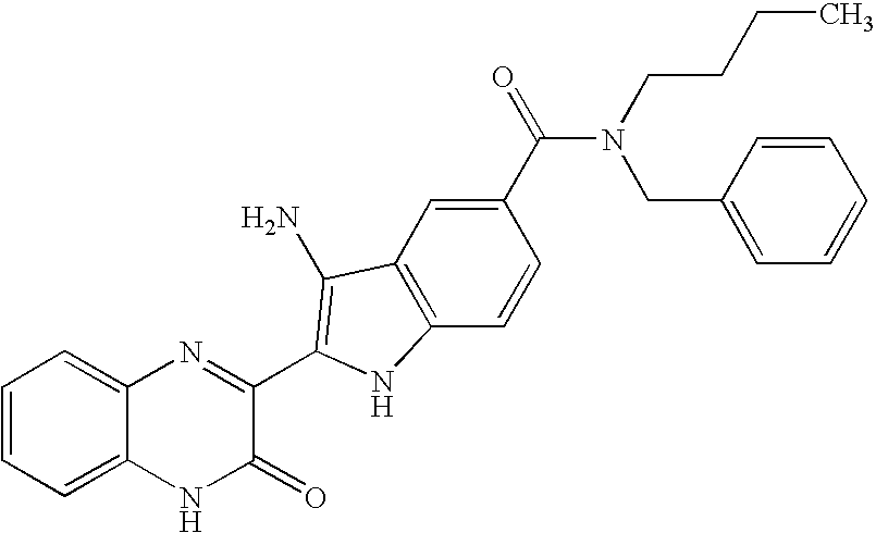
C1=C2C(=CC=C1)N=C(C1=C(N)C3=C(C=CC(C(N(CC4=CC=CC=C4)CCCC)=O)=C3)N1)C(=O)N2
